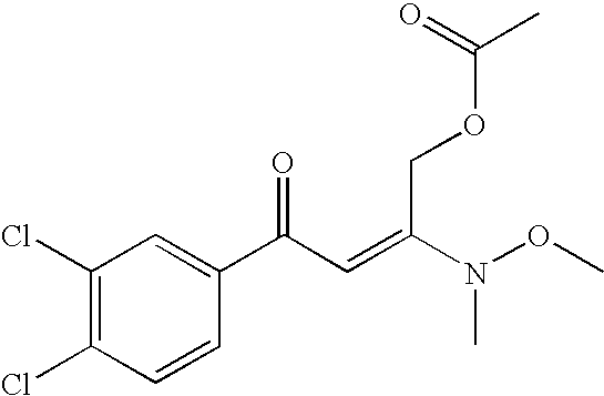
C1(Cl)=C(Cl)C=CC(C(C=C(N(OC)C)COC(C)=O)=O)=C1
